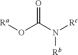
O=C(N([Rc])[Rb])O[Ra]
